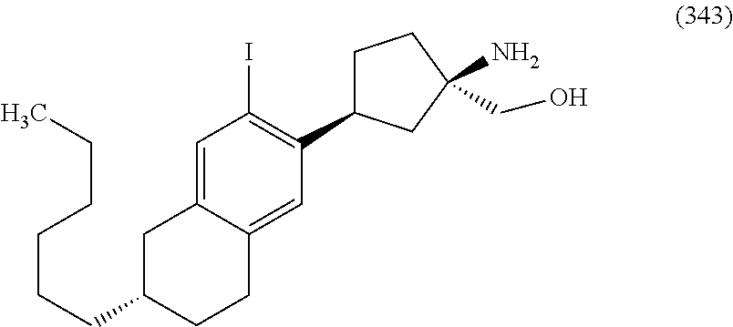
CCCCCCC1CCC2=CC(C3CCC(CO)(N)C3)=C(I)C=C2C1
